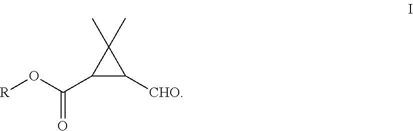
[R]OC(C1C([CHO])C1(C)C)=O
